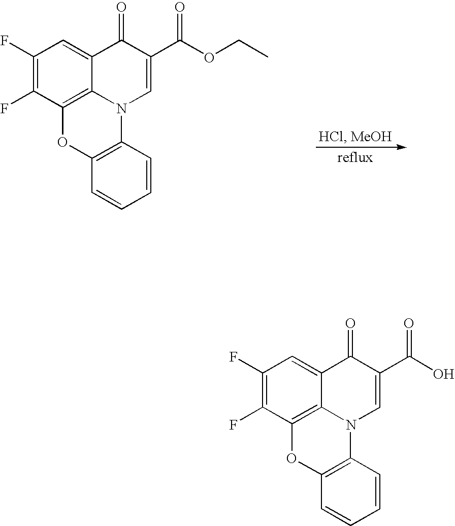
C1(F)=C(F)C2=C3C(=C1)C(=O)C(C(O)=O)=CN3C1=C(O2)C=CC=C1.C1(F)=C(F)C2=C3C(=C1)C(=O)C(C(OCC)=O)=CN3C1=C(O2)C=CC=C1
